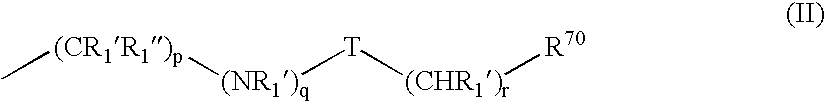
C[(CR1R1)p][(NR1)q][T][(CHR1)r][R70]
